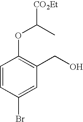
C1=CC(Br)=CC(CO)=C1OC(C)[CO2Et]
